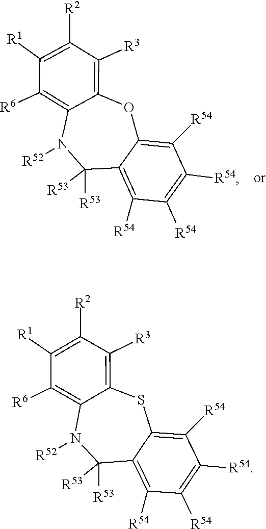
C1([R54])=C2C([R53])([R53])N([R52])C3=C([R6])C([R1])=C([R2])C([R3])=C3OC2=C([R54])C([R54])=C1[R54].[R6]C1=C2C(=C([R3])C([R2])=C1[R1])SC1=C([R54])C([R54])=C([R54])C([R54])=C1C([R53])([R53])N2[R52]
